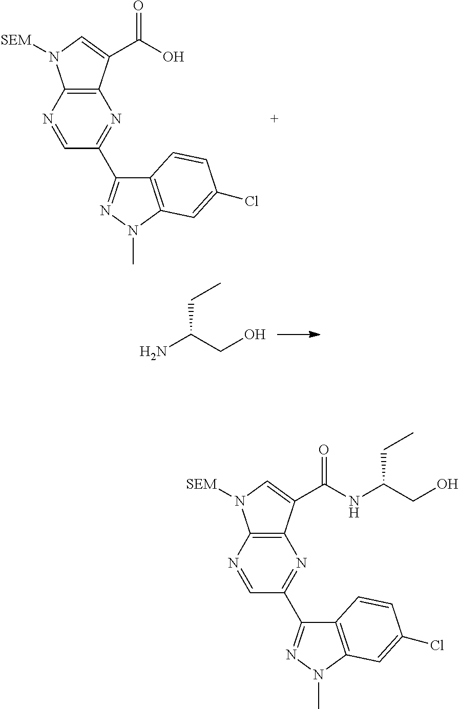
C1=NC2=C(N=C1C1=NN(C)C3=C1C=CC(Cl)=C3)C(C(O)=O)=CN2[SEM].C(C(CO)N)C.C1=NC2=C(N=C1C1=NN(C)C3=C1C=CC(Cl)=C3)C(C(NC(CC)CO)=O)=CN2[SEM]
